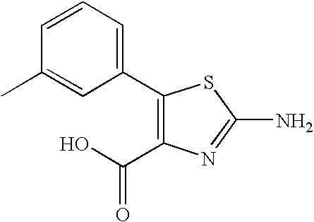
C1=CC=C(C2=C(C(O)=O)N=C(N)S2)C=C1C
